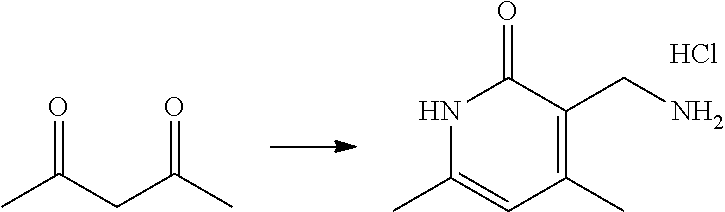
N1C(C)=CC(C)=C(CN)C1=O.Cl.CC(CC(C)=O)=O
